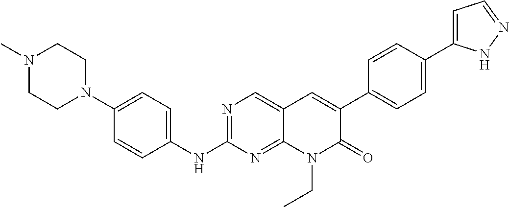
N1(C)CCN(C2=CC=C(NC3=NC=C4C(=N3)N(CC)C(=O)C(C3=CC=C(C5=CC=NN5)C=C3)=C4)C=C2)CC1
